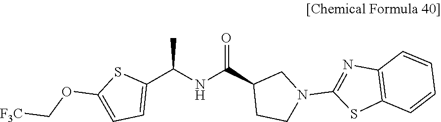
C1(C(NC(C2CCN(C3=NC4=C(S3)C=CC=C4)C2)=O)C)=CC=C(OC[F3C])S1
